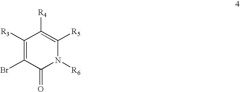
C1([R3])=C(Br)C(=O)N([R6])C([R5])=C1[R4]
